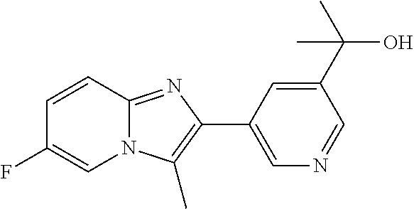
C1=CC2=NC(C3=CN=CC(C(C)(O)C)=C3)=C(C)N2C=C1F
